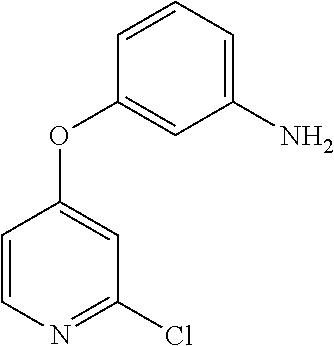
C1(OC2=CC(Cl)=NC=C2)=CC(N)=CC=C1
